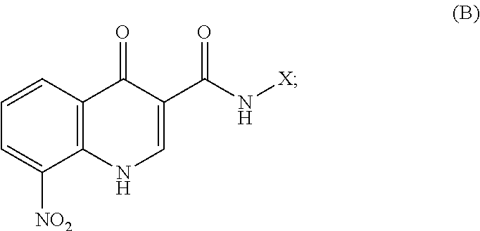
N([X])C(C1=CNC2=C(C=CC=C2[NO2])C1=O)=O
